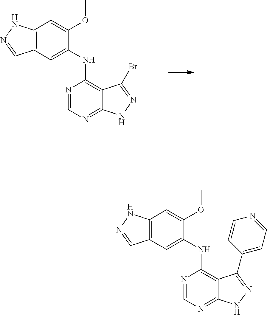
C1(NC2=C3C(=NC=N2)NN=C3Br)=CC2=C(C=C1OC)NN=C2.C1(NC2=C3C(=NC=N2)NN=C3C2=CC=NC=C2)=CC2=C(C=C1OC)NN=C2
